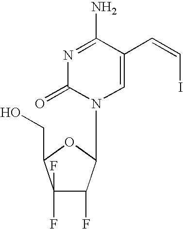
N1=C(N)C(C=CI)=CN(C2C(F)C(F)(F)C(CO)O2)C1=O
